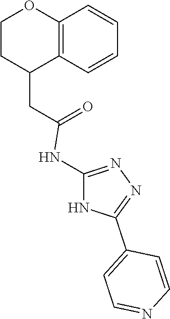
C1(CC(=O)NC2=NN=C(C3=CC=NC=C3)N2)C2=C(OCC1)C=CC=C2
